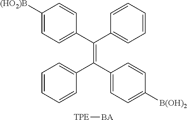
C1([(HO2)B])=CC=C(C(C2=CC=CC=C2)=C(C2=CC=C([B(OH)2])C=C2)C2=CC=CC=C2)C=C1.[TPE][BA]
